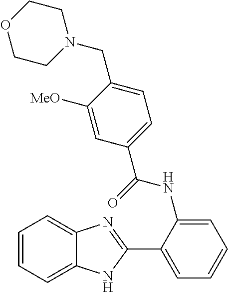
C1(C2=NC3=CC=CC=C3N2)=CC=CC=C1NC(C1=CC=C(CN2CCOCC2)C([MeO])=C1)=O
